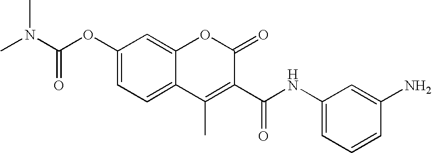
C1(OC(N(C)C)=O)=CC=C2C(=C1)OC(=O)C(C(NC1=CC=CC(N)=C1)=O)=C2C
